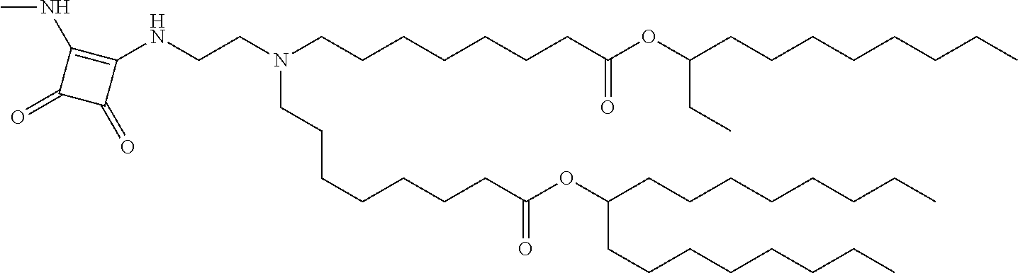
C(CC)CCCCCC(OC(CCCCCCCN(CCCCCCCC(=O)OC(CC)CCCCCCCC)CCNC1=C(NC)C(=O)C1=O)=O)CCCCCCCC
